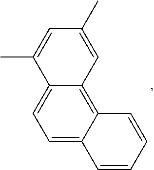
C1=C2C(=C3C(=C1)C(C)=CC(C)=C3)C=CC=C2
